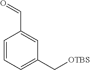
C1=CC=C(C[OTBS])C=C1C=O
